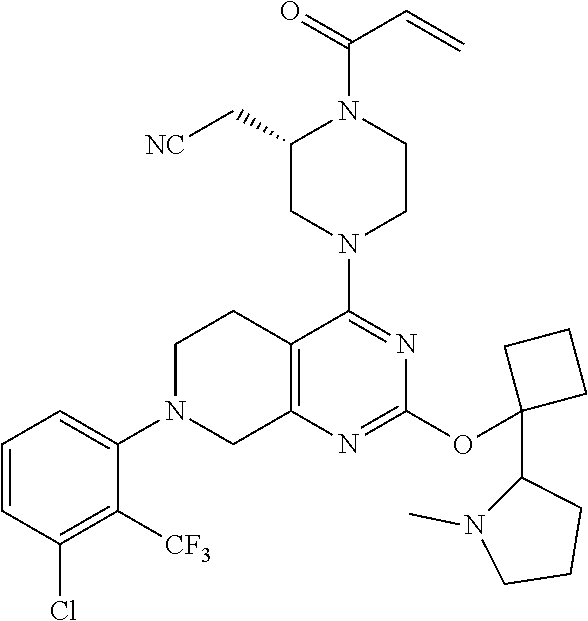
C1=CC(Cl)=C([CF3])C(N2CC3=C(CC2)C(N2CCN(C(=O)C=C)C(C[NC])C2)=NC(OC2(C4N(C)CCC4)CCC2)=N3)=C1
